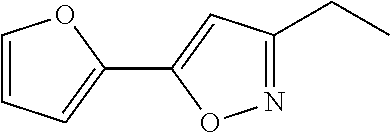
N1=C(CC)C=C(C2=CC=CO2)O1
